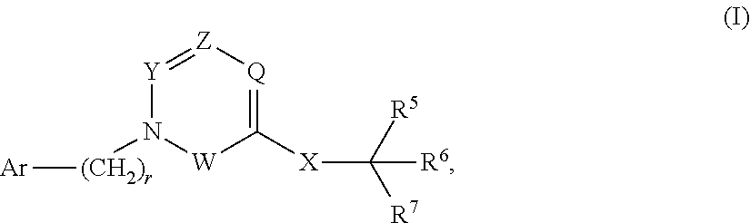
[Y]1=[Z][Q]=C([X]C([R7])([R6])[R5])[W]N1[(CH2)r][Ar]
